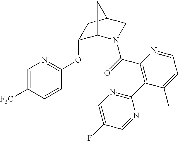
C1=C([F3C])C=CC(OC2C3N(C(=O)C4=C(C5=NC=C(F)C=N5)C(C)=CC=N4)CC(C2)C3)=N1
